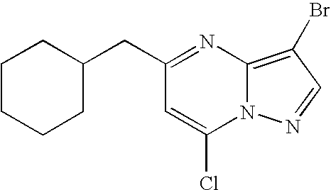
C(C1=NC2=C(Br)C=NN2C(Cl)=C1)C1CCCCC1
